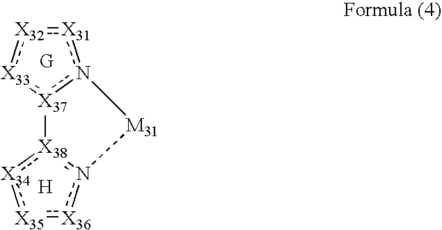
[X31]1:[X32]:[X33]:[X37]2n1[M31]n1[X38]2:[X34]:[X35]:[X36]1.[H]
